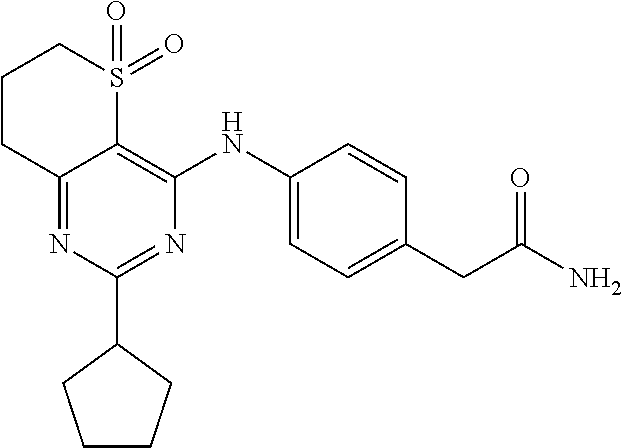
N1=C(C2CCCC2)N=C2C(=C1NC1=CC=C(CC(N)=O)C=C1)S(=O)(=O)CCC2
